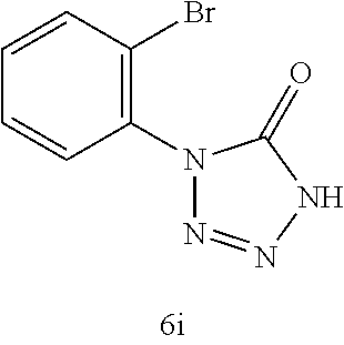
C1(N2N=NNC2=O)=C(Br)C=CC=C1
